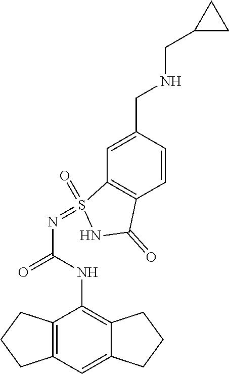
C12=C(C=C3C(=C1NC(N=S1(=O)C4=C(C=CC(CNCC5CC5)=C4)C(=O)N1)=O)CCC3)CCC2
